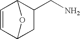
C1=CC2C(CN)CC1O2
